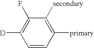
C1=CC([primary])=C([secondary])C(F)=C1[D]
